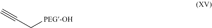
[PEG-OH]CC#C
